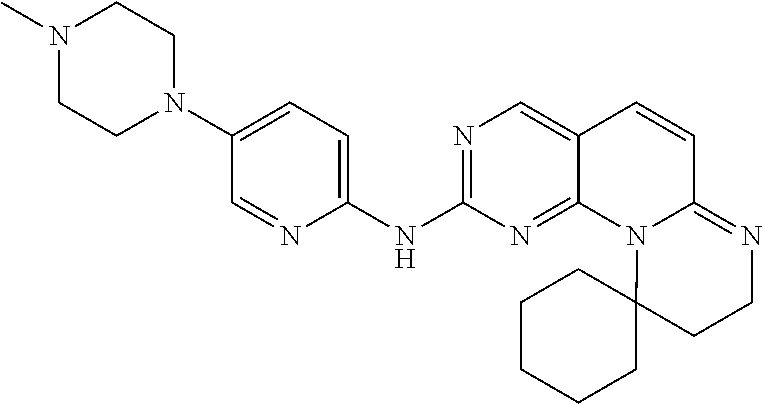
C1(NC2=NC=C3C(=N2)N2C(=NCCC24CCCCC4)C=C3)=CC=C(N2CCN(C)CC2)C=N1
